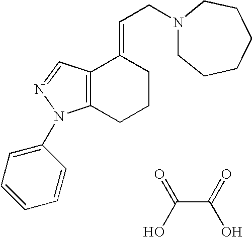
C12=C(CCCC1=CCN1CCCCCC1)N(C1=CC=CC=C1)N=C2.C(C(=O)O)(O)=O
